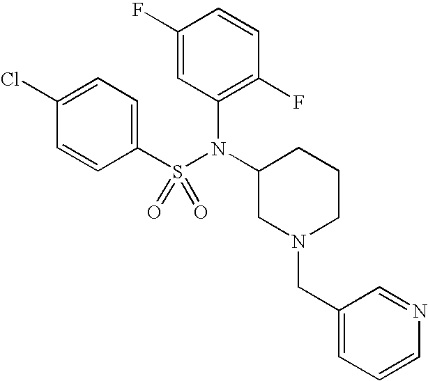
C1(F)=CC(N(C2CN(CC3=CC=CN=C3)CCC2)S(C2=CC=C(Cl)C=C2)(=O)=O)=C(F)C=C1
